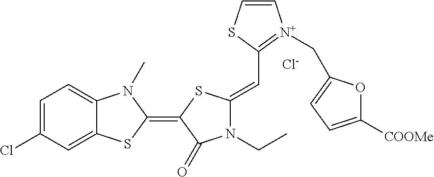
[Cl-].C1=C(Cl)C=C2C(=C1)N(C)C(=C1SC(=CC3=[N+](CC4=CC=C([COOMe])O4)C=CS3)N(CC)C1=O)S2
